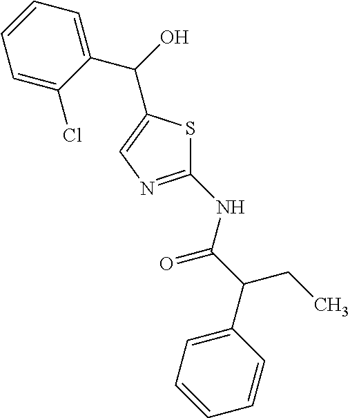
C1(NC(C(C2=CC=CC=C2)CC)=O)=NC=C(C(O)C2=CC=CC=C2Cl)S1
